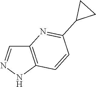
C12=C(NN=C1)C=CC(C1CC1)=N2
